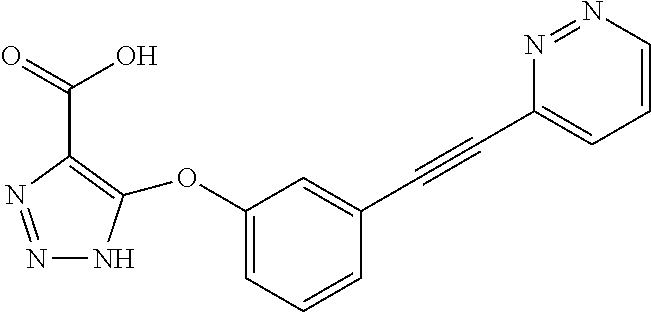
N1=NC(C(O)=O)=C(OC2=CC=CC(C#CC3=CC=CN=N3)=C2)N1
